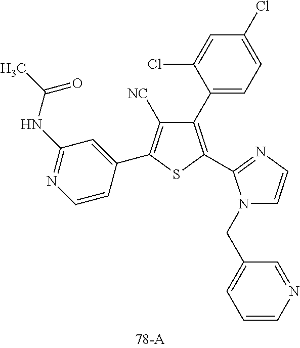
C1(C2=CC=C(Cl)C=C2Cl)=C(C2=NC=CN2CC2=CC=CN=C2)SC(C2=CC(NC(C)=O)=NC=C2)=C1[NC]
